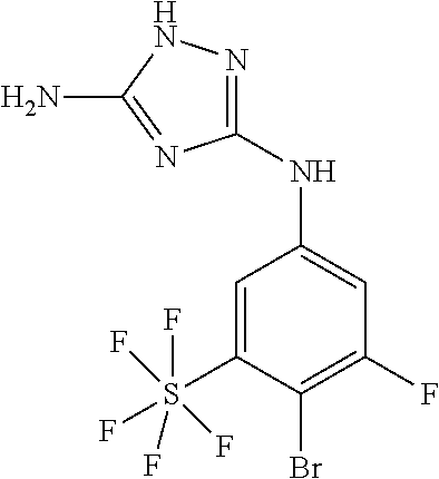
N(C1=CC(F)=C(Br)C(S(F)(F)(F)(F)F)=C1)C1=NNC(N)=N1
